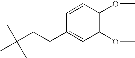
C1=CC(CCC(C)(C)C)=CC(OC)=C1OC
